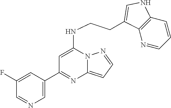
C1(C2=NC3=CC=NN3C(NCCC3=CNC4=C3N=CC=C4)=C2)=CN=CC(F)=C1
